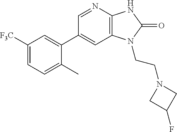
C1(C2=CC([F3C])=CC=C2C)=CC2=C(N=C1)NC(=O)N2CCN1CC(F)C1
